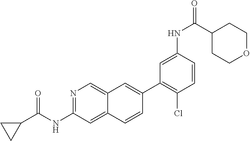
C1(C2=CC3=CN=C(NC(=O)C4CC4)C=C3C=C2)=C(Cl)C=CC(NC(C2CCOCC2)=O)=C1
